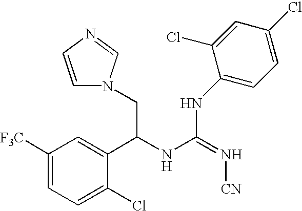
C(C(NC(=N[CN])NC1=CC=C(Cl)C=C1Cl)C1=CC([F3C])=CC=C1Cl)N1C=CN=C1
